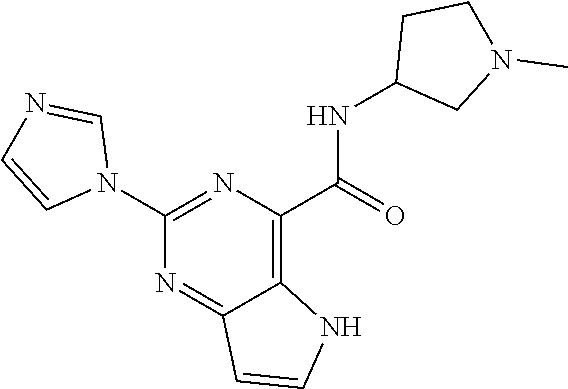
C1(NC(C2=C3C(=NC(N4C=NC=C4)=N2)C=CN3)=O)CN(C)CC1
